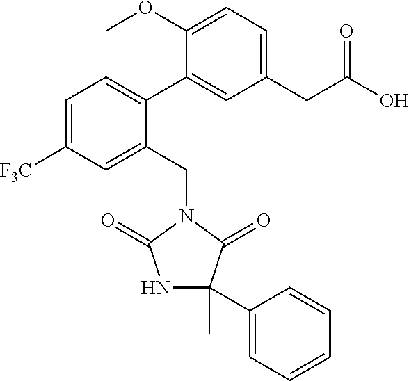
C1=C([F3C])C=C(CN2C(=O)C(C)(C3=CC=CC=C3)NC2=O)C(C2=CC(CC(O)=O)=CC=C2OC)=C1
